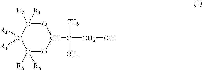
C1([R5])([R6])OC(C(CO)(C)C)OC([R2])([R1])C1([R4])[R3]
